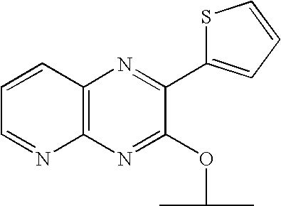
C12=C(C=CC=N1)N=C(C1=CC=CS1)C(OC(C)C)=N2
